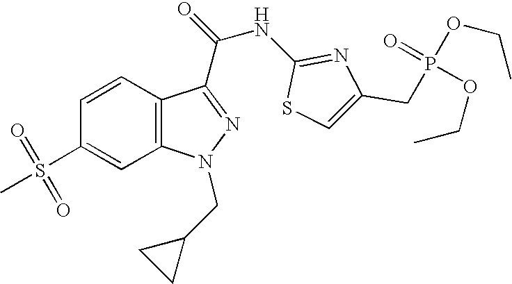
C12=C(C=CC(S(C)(=O)=O)=C1)C(C(NC1=NC(CP(OCC)(=O)OCC)=CS1)=O)=NN2CC1CC1
